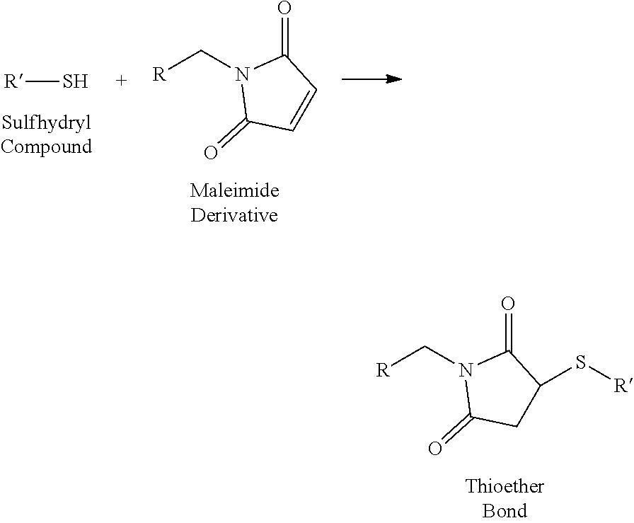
[R]CN1C(=O)C=CC1=O.S[R].[R]CN1C(=O)CC(S[R])C1=O
